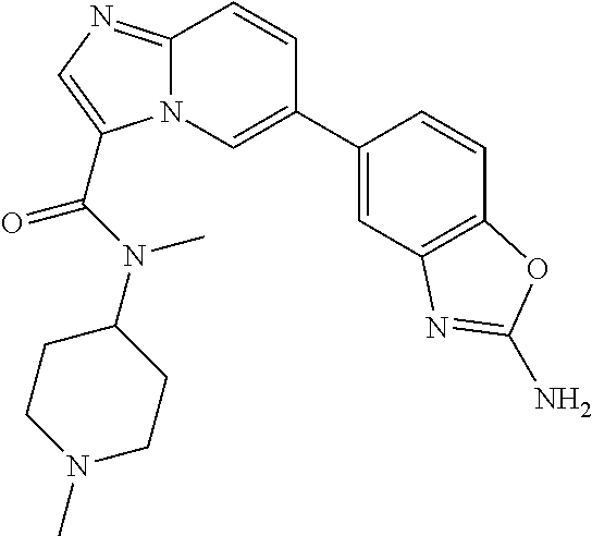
C12=NC=C(C(N(C3CCN(C)CC3)C)=O)N1C=C(C1=CC3=C(C=C1)OC(N)=N3)C=C2
